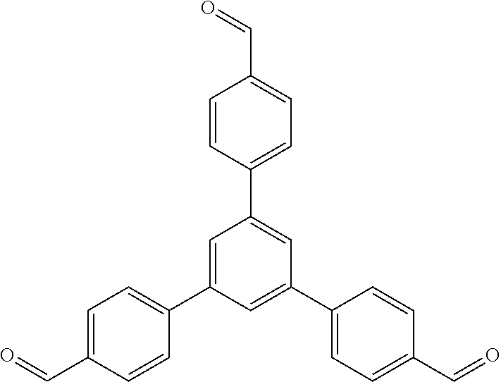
C1=CC(C2=CC(C3=CC=C(C=O)C=C3)=CC(C3=CC=C(C=O)C=C3)=C2)=CC=C1C=O
